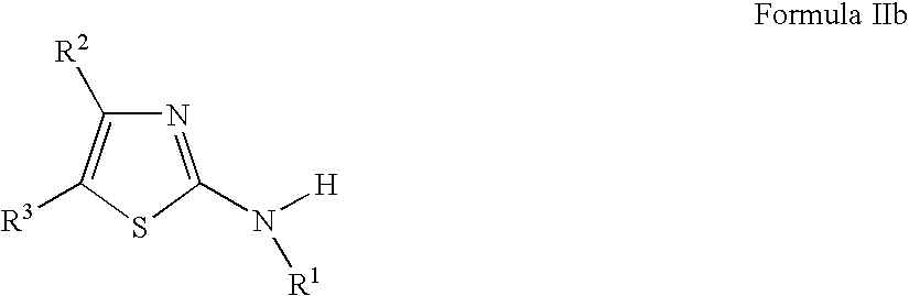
N1=C(N([H])[R1])SC([R3])=C1[R2]
